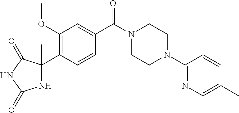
N1C(C2=C(OC)C=C(C(N3CCN(C4=NC=C(C)C=C4C)CC3)=O)C=C2)(C)C(=O)NC1=O
